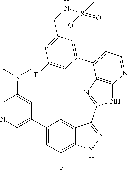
C1=NC=C(C2=CC(F)=C3C(=C2)C(C2=NC4=C(N2)N=CC=C4C2=CC(CNS(=O)(C)=O)=CC(F)=C2)=NN3)C=C1N(C)C
